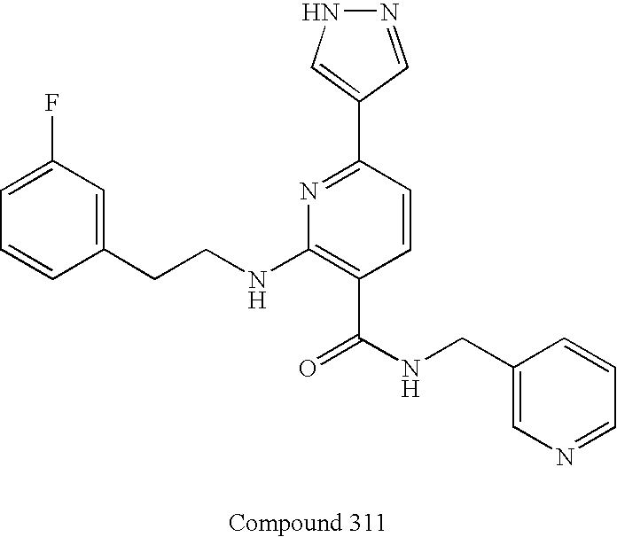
C1=CC(CCNC2=C(C(NCC3=CN=CC=C3)=O)C=CC(C3=CNN=C3)=N2)=CC(F)=C1
